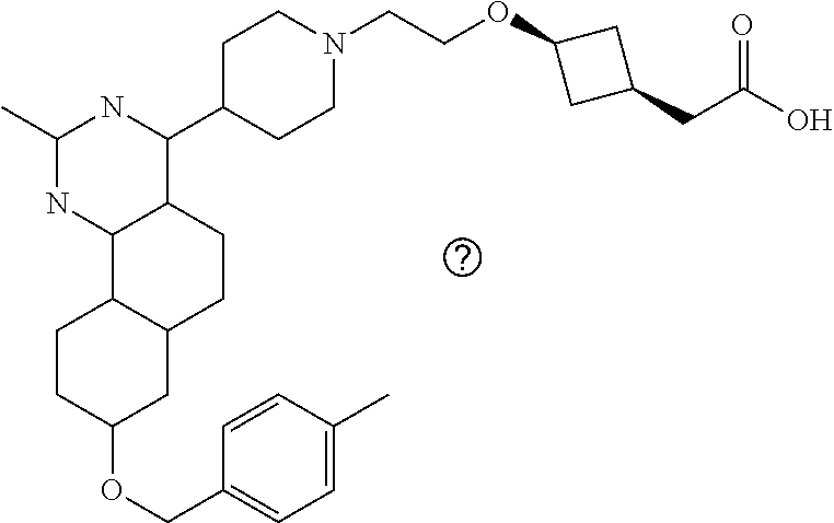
O(C1CC2C(CC1)C1C(CC2)C(C2CCN(CCOC3CC(CC(O)=O)C3)CC2)NC(C)N1)CC1=CC=C(C)C=C1
